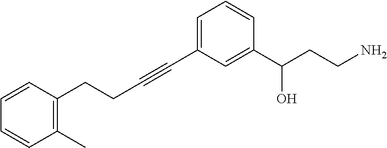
C1=CC(C(CCN)O)=CC(C#CCCC2=C(C)C=CC=C2)=C1
